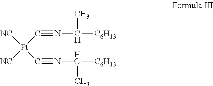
N(#C[Pt]([NC])([NC])C#NC([C6H13])C)C([C6H13])C
